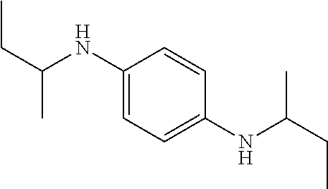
C1(NC(CC)C)=CC=C(NC(CC)C)C=C1
